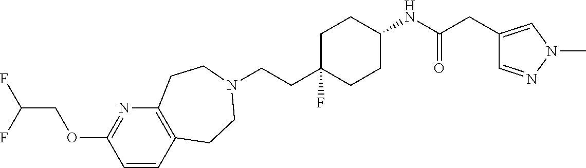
C(CC1(F)CCC(NC(CC2=CN(C)N=C2)=O)CC1)N1CCC2=C(N=C(OCC(F)F)C=C2)CC1
